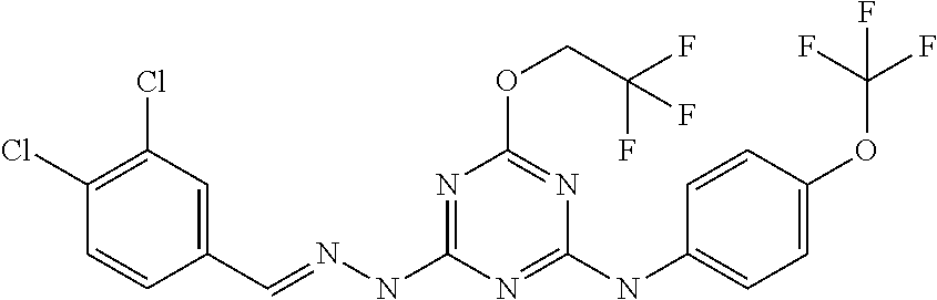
C1=CC(C=NNC2=NC(OCC(F)(F)F)=NC(NC3=CC=C(OC(F)(F)F)C=C3)=N2)=CC(Cl)=C1Cl
